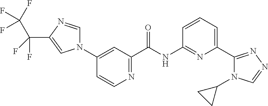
N1(C2=CC(C(NC3=NC(C4=NN=CN4C4CC4)=CC=C3)=O)=NC=C2)C=NC(C(F)(F)C(F)(F)F)=C1
